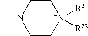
CN1CC[N+]([R21])([R22])CC1
